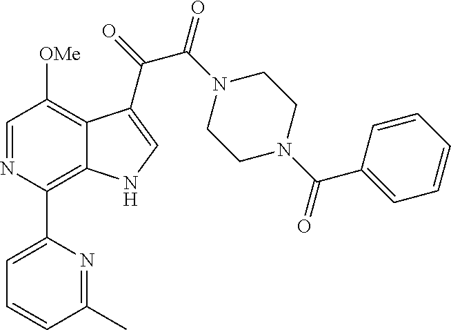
C1(C2=C3C(=C([OMe])C=N2)C(C(=O)C(N2CCN(C(C4=CC=CC=C4)=O)CC2)=O)=CN3)=CC=CC(C)=N1
